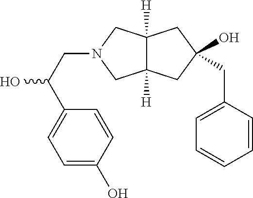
C12([H])C([H])(CN(CC(C3=CC=C(O)C=C3)O)C1)CC(O)(CC1=CC=CC=C1)C2
